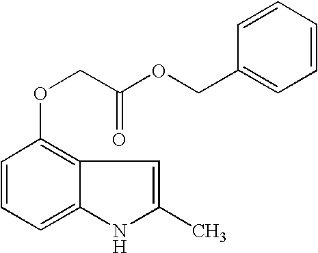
C1=CC=C2C(=C1OCC(OCC1=CC=CC=C1)=O)C=C(C)N2
